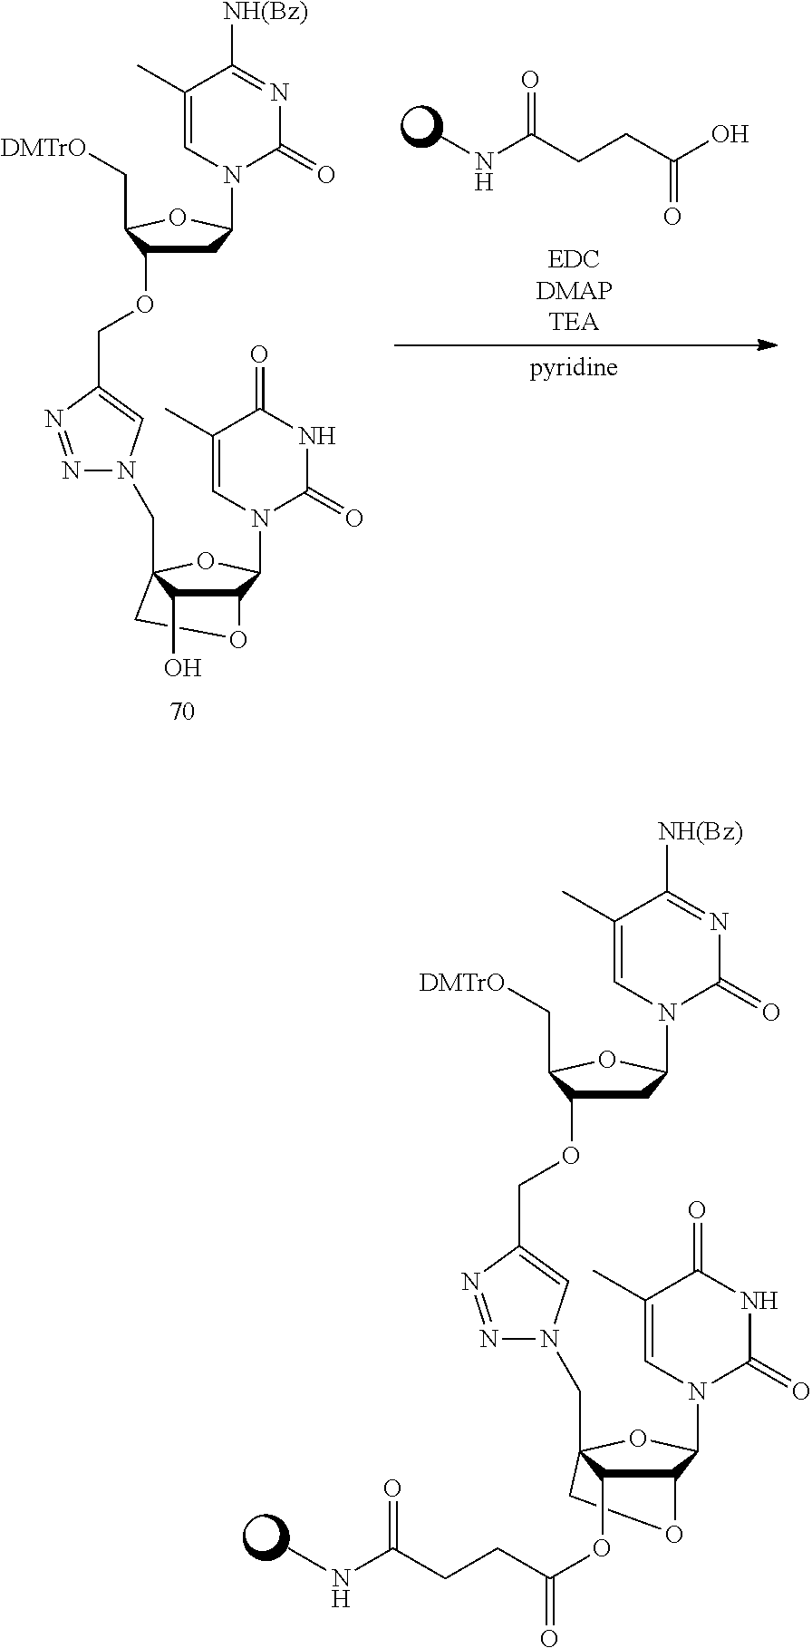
C1C2(CN3N=NC(COC4CC(N5C=C(C)C([NH(Bz)])=NC5=O)OC4C[DMTrO])=C3)C(OC(=O)CCC(NC)=O)C(C(N3C=C(C)C(=O)NC3=O)O2)O1.CNC(CCC(O)=O)=O.C1C(OCC2=CN(CC34C(O)C(C(N5C=C(C)C(=O)NC5=O)O3)OC4)N=N2)C(C[DMTrO])OC1N1C=C(C)C([NH(Bz)])=NC1=O
